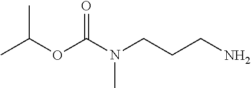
N(CCCN)(C)C(OC(C)C)=O
